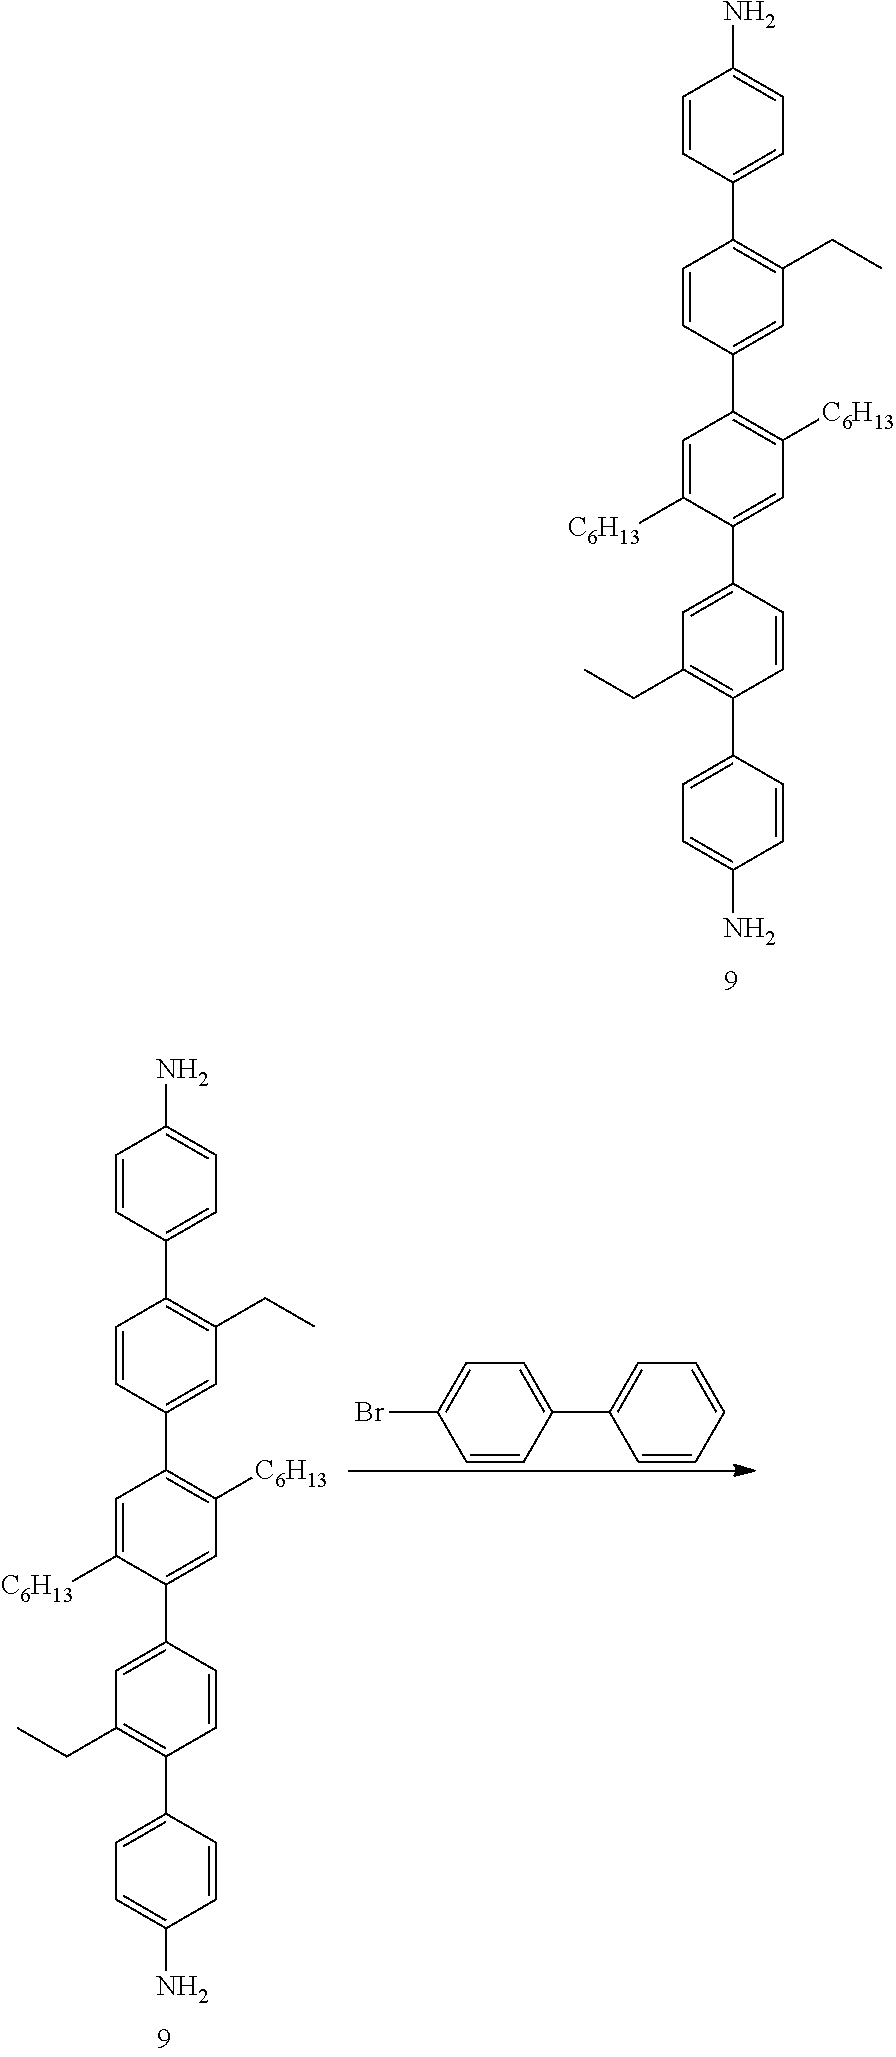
C1=CC(C2=C(CC)C=C(C3=C([C6H13])C=C(C4=CC(CC)=C(C5=CC=C(N)C=C5)C=C4)C([C6H13])=C3)C=C2)=CC=C1N.C1=CC(C2=C(CC)C=C(C3=C([C6H13])C=C(C4=CC(CC)=C(C5=CC=C(N)C=C5)C=C4)C([C6H13])=C3)C=C2)=CC=C1N.C1=CC(C2=CC=CC=C2)=CC=C1Br
